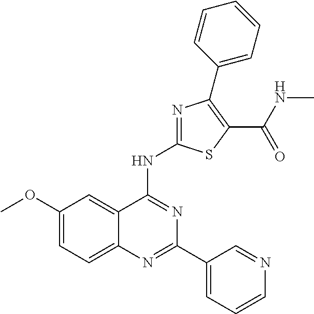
C12=CC=C(OC)C=C1C(NC1=NC(C3=CC=CC=C3)=C(C(NC)=O)S1)=NC(C1=CC=CN=C1)=N2
